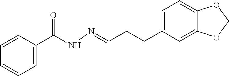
C(NN=C(CCC1=CC=C2C(=C1)OCO2)C)(=O)C1=CC=CC=C1
